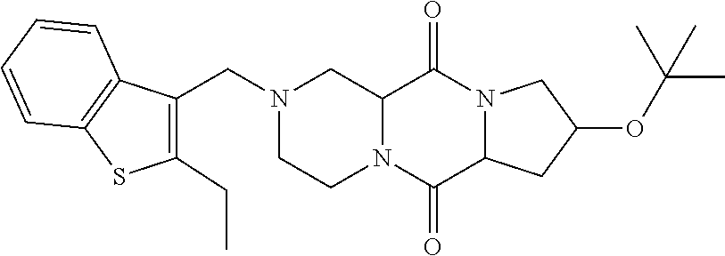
C12N(C(=O)C3N(C1=O)CC(OC(C)(C)C)C3)CCN(CC1=C(CC)SC3=C1C=CC=C3)C2
